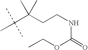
CC(C(CCNC(OCC)=O)(C)C)(C)C
